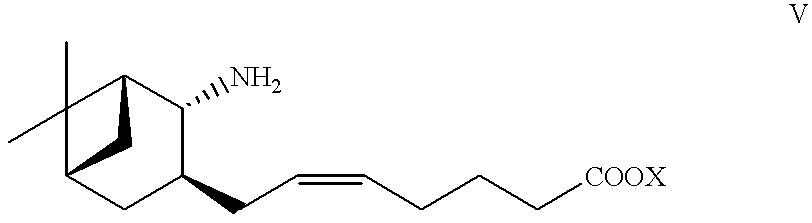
NC1C2C(C)(C)C(CC1CC=CCCC[COOX])C2
